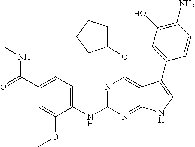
C1(C2=CNC3=NC(NC4=CC=C(C(=O)NC)C=C4OC)=NC(OC4CCCC4)=C32)=CC(O)=C(N)C=C1
